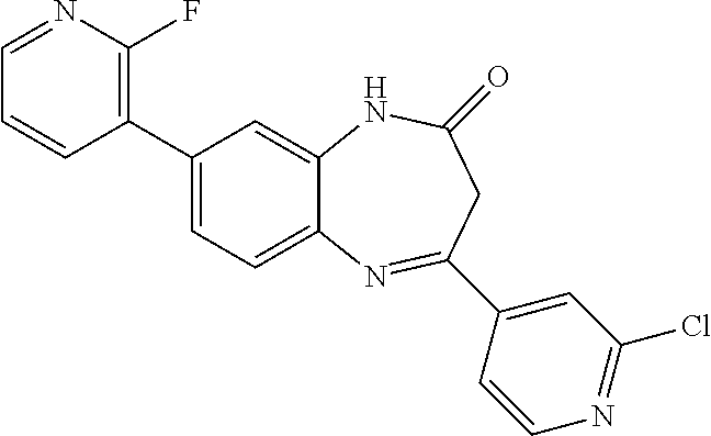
C1(C2=C(F)N=CC=C2)=CC=C2C(=C1)NC(=O)CC(C1=CC(Cl)=NC=C1)=N2
